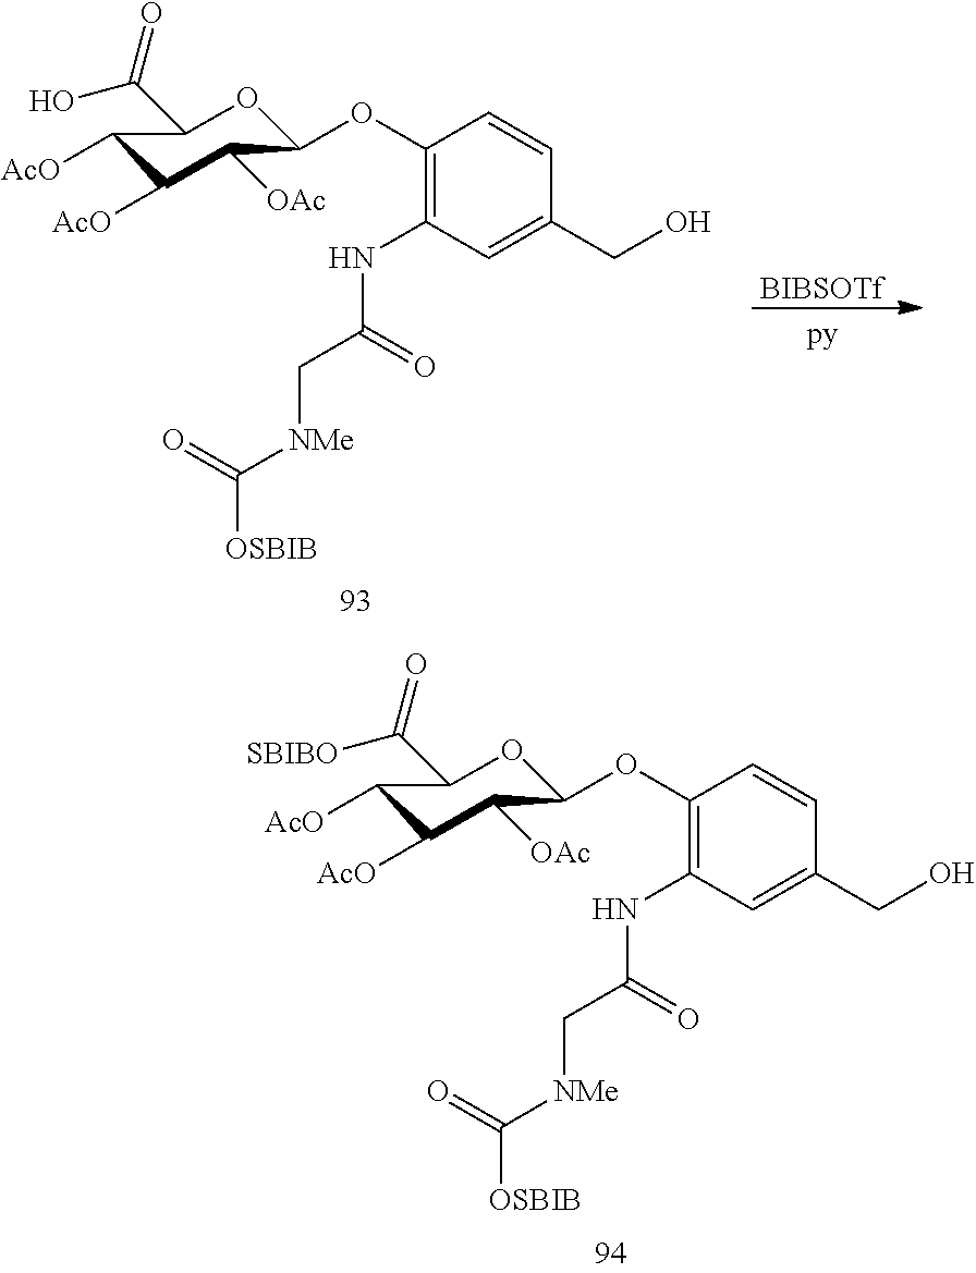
C1(OC2OC(C([SBIBO])=O)C([AcO])C([AcO])C2[OAc])=C(NC(C[NMe]C([OSBIB])=O)=O)C=C(CO)C=C1.C1(OC2OC(C(O)=O)C([AcO])C([AcO])C2[OAc])=C(NC(C[NMe]C([OSBIB])=O)=O)C=C(CO)C=C1.[BIBSOTf]
